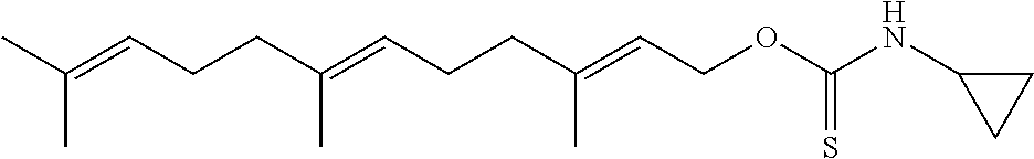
CC(=CCCC(=CCCC(=CCOC(NC1CC1)=S)C)C)C
